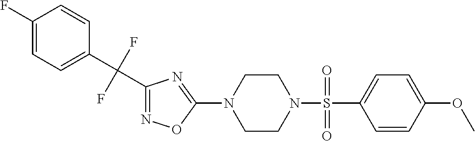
N1=C(C(C2=CC=C(F)C=C2)(F)F)N=C(N2CCN(S(=O)(C3=CC=C(OC)C=C3)=O)CC2)O1
